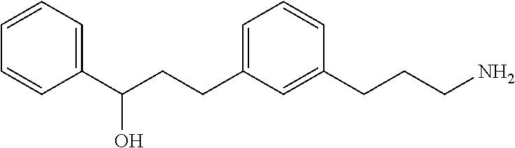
C(CC1=CC=CC(CCCN)=C1)C(C1=CC=CC=C1)O
